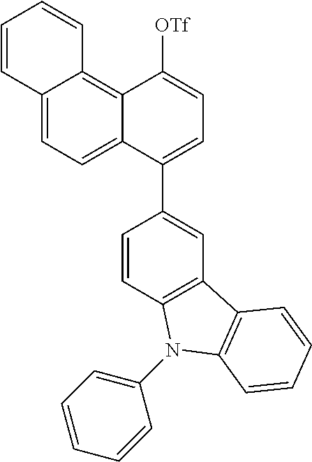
C1=CC2=CC=C3C(=C2C=C1)C([OTf])=CC=C3C1=CC2=C(C=C1)N(C1=CC=CC=C1)C1=C2C=CC=C1
